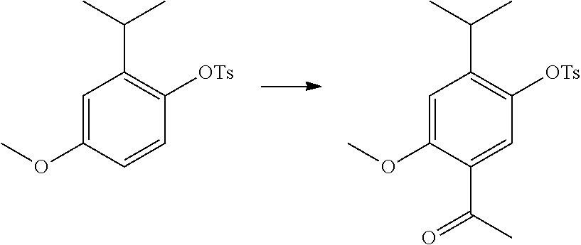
C1=C(OC)C=CC([OTs])=C1C(C)C.C1=C(OC)C(C(C)=O)=CC([OTs])=C1C(C)C
